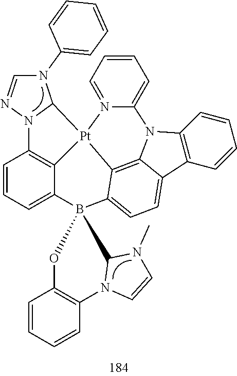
C12=C(C=CC=C1)C1=CC=C3C4=C1N2C1=CC=CC=N1[Pt]41C2=C(C=CC=C2B32C3N(C4=C(C=CC=C4)O2)C=CN3C)N2C1N(C1=CC=CC=C1)C=N2
